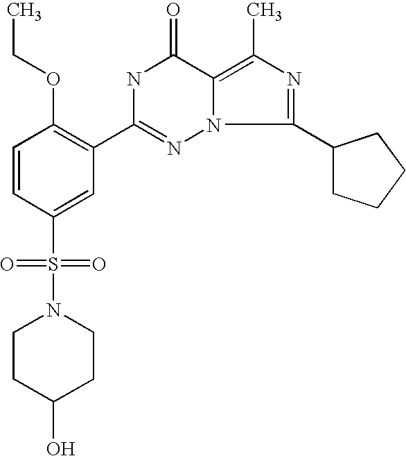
C1=CC(S(=O)(=O)N2CCC(O)CC2)=CC(C2=NN3C(=C(C)N=C3C3CCCC3)C(=O)N2)=C1OCC
